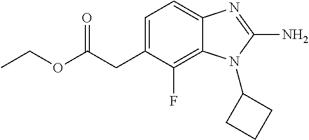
C12=C(F)C(CC(OCC)=O)=CC=C1N=C(N)N2C1CCC1
